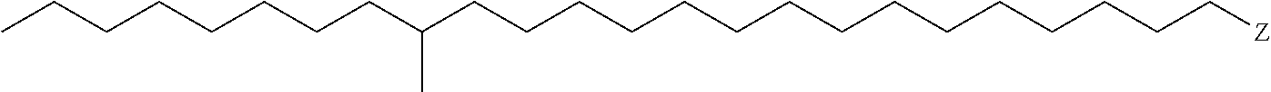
C(CCCC(CCCCCCCCCCCCCCC[Z])C)CCCC
